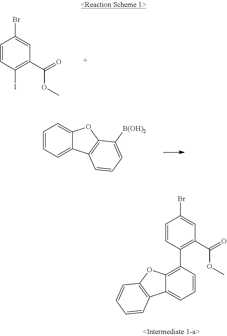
C1=CC(I)=C(C(=O)OC)C=C1Br.C1=CC=C2C(=C1)OC1=C2C=CC=C1[B(OH)2].C1=CC(C2=C3C(=CC=C2)C2=C(O3)C=CC=C2)=C(C(OC)=O)C=C1Br
